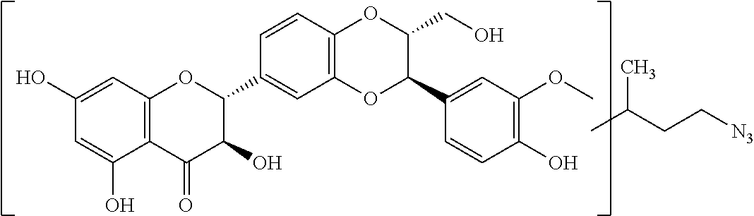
C1(O)=CC2=C(C(O)=C1)C(=O)C(O)C(C1=CC3=C(C=C1)OC(CO)C(C1=CC(OC)=C(O)C=C1)O3)O2.CC(CC[N3])C
